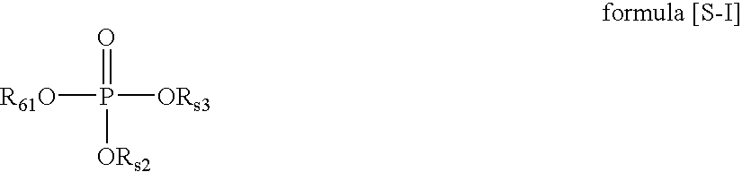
O=P([ORs3])([R61O])[ORs2]
